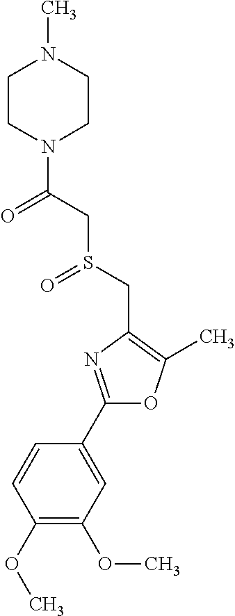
C1(C2=NC(CS(=O)CC(=O)N3CCN(C)CC3)=C(C)O2)=CC(OC)=C(OC)C=C1
